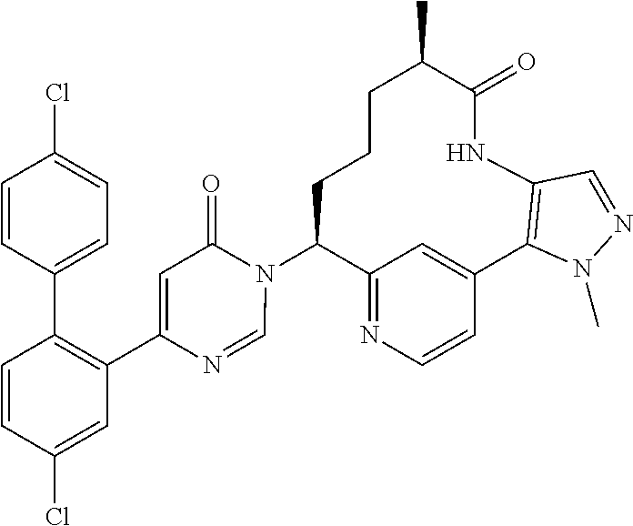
C12=NC=CC(=C1)C1=C(NC(=O)C(C)CCCC2N2C(=O)C=C(C3=C(C4=CC=C(Cl)C=C4)C=CC(Cl)=C3)N=C2)C=NN1C
